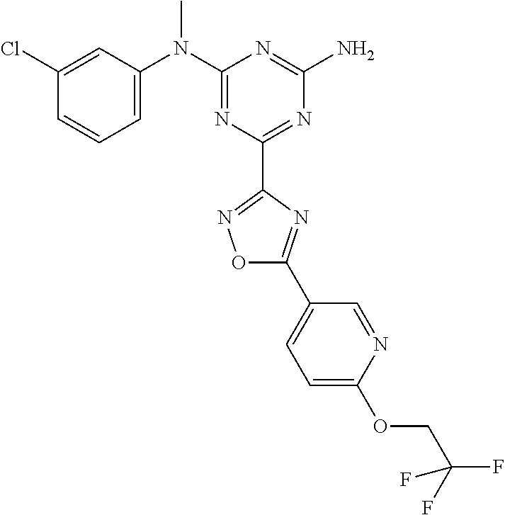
C1(Cl)=CC(N(C2=NC(C3=NOC(C4=CC=C(OCC(F)(F)F)N=C4)=N3)=NC(N)=N2)C)=CC=C1
